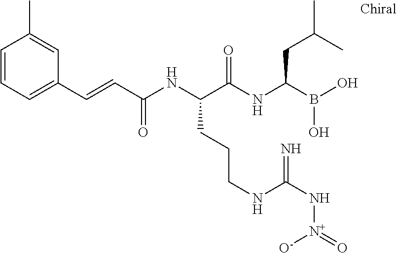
C(C(NC(C(NC(B(O)O)CC(C)C)=O)CCCNC(N[N+](=O)[O-])=N)=O)=CC1=CC=CC(C)=C1
